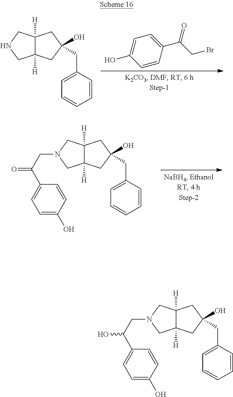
C12([H])C([H])(CC(CC3=CC=CC=C3)(O)C1)CNC2.C1=CC(C(CBr)=O)=CC=C1O.C12([H])C([H])(CC(CC3=CC=CC=C3)(O)C1)CN(CC(C1=CC=C(O)C=C1)=O)C2.C12([H])C([H])(CC(CC3=CC=CC=C3)(O)C1)CN(CC(C1=CC=C(O)C=C1)O)C2
